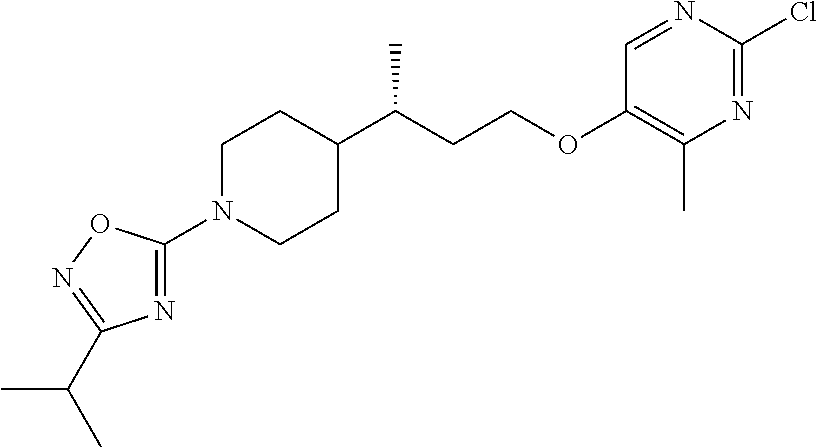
C1(N2CCC(C(CCOC3=C(C)N=C(Cl)N=C3)C)CC2)=NC(C(C)C)=NO1
